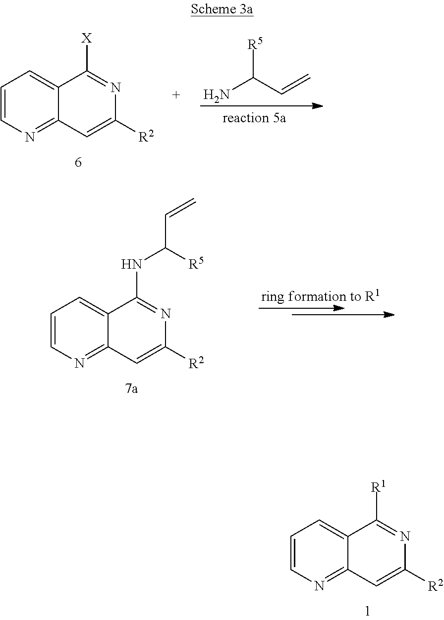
C1=CN=C2C(=C1)C([R1])=NC([R2])=C2.C1=CN=C2C(=C1)C(NC(C=C)[R5])=NC([R2])=C2.C1=CN=C2C(=C1)C([X])=NC([R2])=C2.NC(C=C)[R5]
